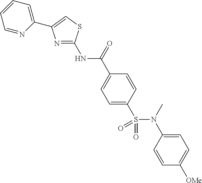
N1=C(NC(C2=CC=C(S(N(C3=CC=C([OMe])C=C3)C)(=O)=O)C=C2)=O)SC=C1C1=CC=CC=N1
